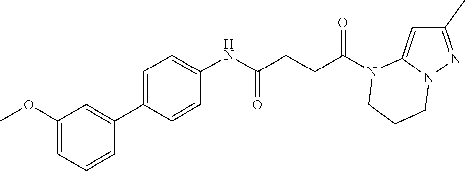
C1(C)=NN2C(=C1)N(C(CCC(NC1=CC=C(C3=CC(OC)=CC=C3)C=C1)=O)=O)CCC2
